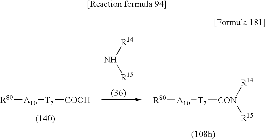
[R80][A10][T2][COOH].[R14]N[R15].[R80][A10][T2][CON]([R14])[R15]
